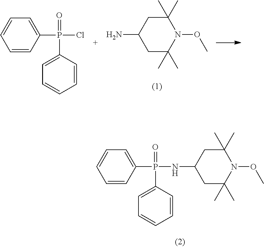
C1(P(=O)(C2=CC=CC=C2)NC2CC(C)(C)N(OC)C(C)(C)C2)=CC=CC=C1.C1C(C)(C)N(OC)C(C)(C)CC1N.C1(P(C2=CC=CC=C2)(Cl)=O)=CC=CC=C1
